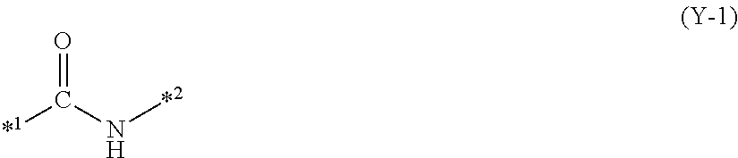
[*1]C(=O)N[*2]
